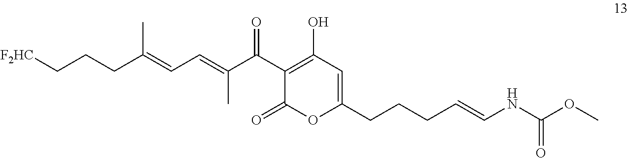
C1(CCCC=CNC(OC)=O)=CC(O)=C(C(C(=CC=C(CCC[F2HC])C)C)=O)C(=O)O1
